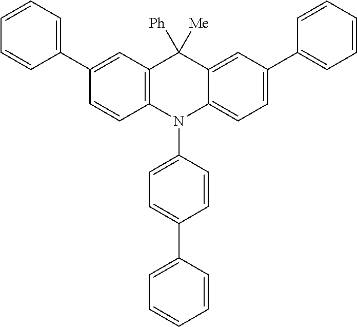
C1(C2=CC=CC=C2)=CC2=C(C=C1)N(C1=CC=C(C3=CC=CC=C3)C=C1)C1=CC=C(C3=CC=CC=C3)C=C1C2([Ph])[Me]
